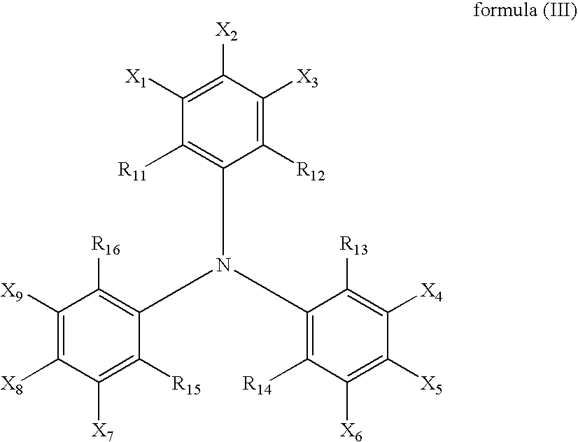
C1([R12])=C([X3])C([X2])=C([X1])C([R11])=C1N(C1=C([R16])C([X9])=C([X8])C([X7])=C1[R15])C1=C([R14])C([X6])=C([X5])C([X4])=C1[R13]
